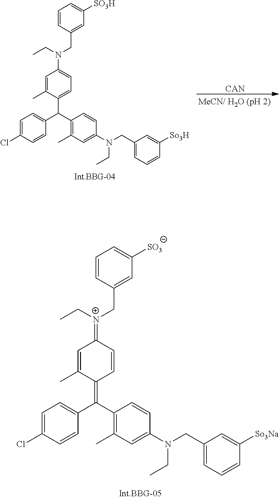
C1=C(C)C(=C(C2=CC=C(Cl)C=C2)C2=C(C)C=C(N(CC3=CC=CC([So3Na])=C3)CC)C=C2)C=CC1=[N+](CC)CC1=CC([SO3])=CC=C1.[CAN].C1=C(C)C(C(C2=CC=C(Cl)C=C2)C2=C(C)C=C(N(CC3=CC=CC([So3H])=C3)CC)C=C2)=CC=C1N(CC)CC1=CC([SO3H])=CC=C1
